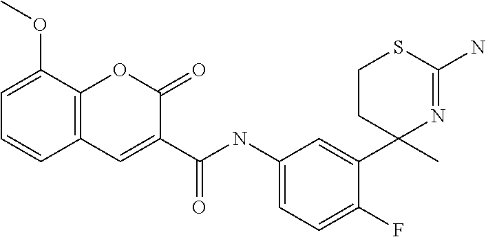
C12=C(C=C(C(NC3=CC=C(F)C(C4(C)N=C(N)SCC4)=C3)=O)C(=O)O1)C=CC=C2OC
